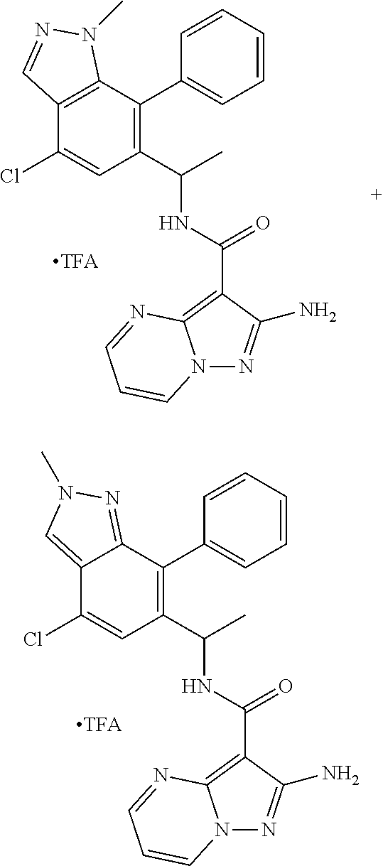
C1(Cl)=CC(C(C)NC(=O)C2=C3N(N=C2N)C=CC=N3)=C(C2=CC=CC=C2)C2=NN(C)C=C12.C1(Cl)=CC(C(C)NC(=O)C2=C3N(N=C2N)C=CC=N3)=C(C2=CC=CC=C2)C2=C1C=NN2C
